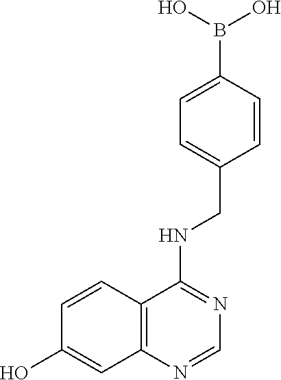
C1=CC2=C(C=C1O)N=CN=C2NCC1=CC=C(B(O)O)C=C1
